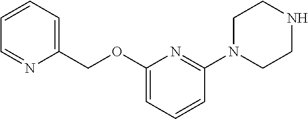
C1=CC=C(COC2=CC=CC(N3CCNCC3)=N2)N=C1
